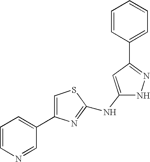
C1(NC2=CC(C3=CC=CC=C3)=NN2)=NC(C2=CC=CN=C2)=CS1
